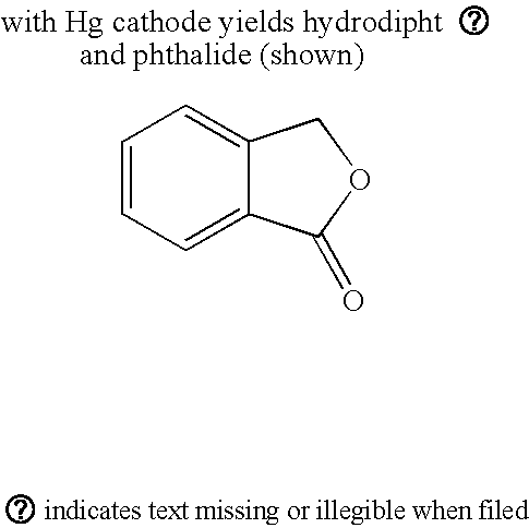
C1=CC=C2C(=C1)COC2=O
